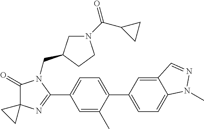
C1(=O)C2(N=C(C3=CC=C(C4=CC=C5C(=C4)C=NN5C)C(C)=C3)N1CC1CN(C(C3CC3)=O)CC1)CC2
